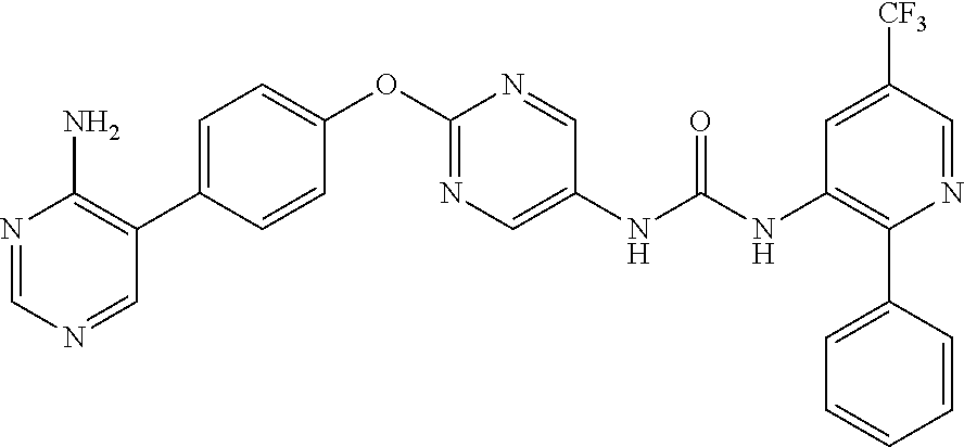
C1(OC2=NC=C(NC(NC3=C(C4=CC=CC=C4)N=CC([CF3])=C3)=O)C=N2)=CC=C(C2=C(N)N=CN=C2)C=C1
